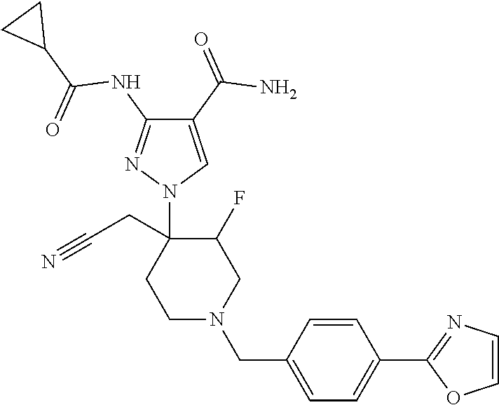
C1(C(=O)N)=CN(C2(CC#N)CCN(CC3=CC=C(C4=NC=CO4)C=C3)CC2F)N=C1NC(C1CC1)=O
